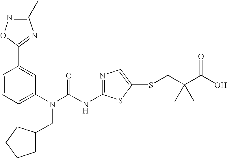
C1=CC=C(N(C(NC2=NC=C(SCC(C(O)=O)(C)C)S2)=O)CC2CCCC2)C=C1C1=NC(C)=NO1
